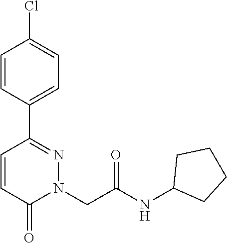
C1=CC(C2=NN(CC(NC3CCCC3)=O)C(=O)C=C2)=CC=C1Cl
